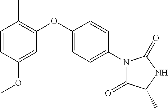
C1=CC(OC)=CC(OC2=CC=C(N3C(=O)C(C)NC3=O)C=C2)=C1C
